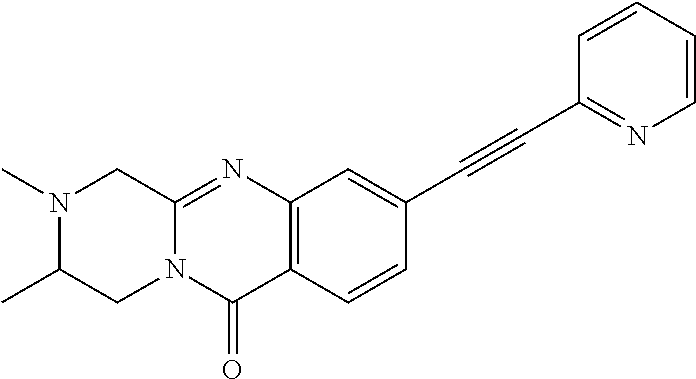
C12=C(C=CC(C#CC3=NC=CC=C3)=C1)C(=O)N1C(=N2)CN(C)C(C)C1
